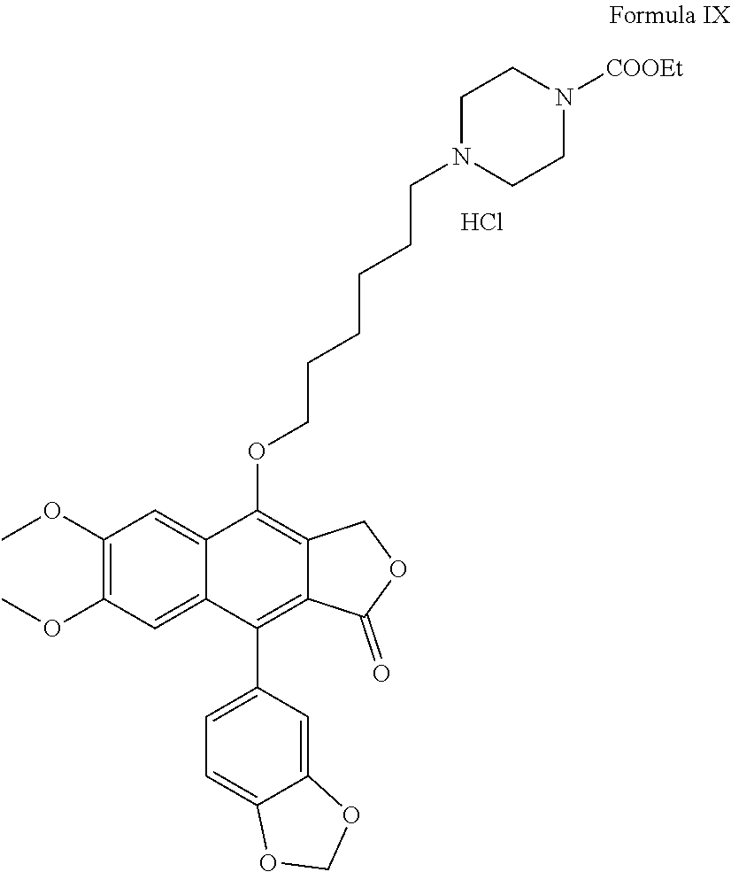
C1(OC)=C(OC)C=C2C(=C1)C(OCCCCCCN1CCN([COOEt])CC1)=C1C(=C2C2=CC=C3C(=C2)OCO3)C(=O)OC1.Cl
